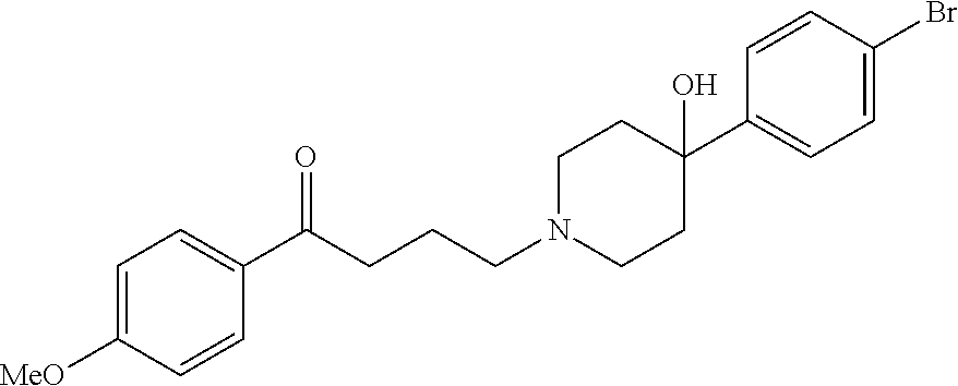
C1=C([MeO])C=CC(C(CCCN2CCC(C3=CC=C(Br)C=C3)(O)CC2)=O)=C1
